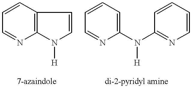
C1=CC=NC2=C1C=CN2[H].C1=CC=C(N(C2=NC=CC=C2)[H])N=C1
